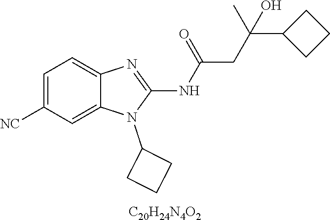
C1=C([NC])C=C2C(=C1)N=C(NC(CC(C1CCC1)(C)O)=O)N2C1CCC1.[C20H24N4O2]
